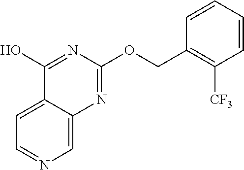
C1=C2C(=CN=C1)N=C(OCC1=C([CF3])C=CC=C1)N=C2O
